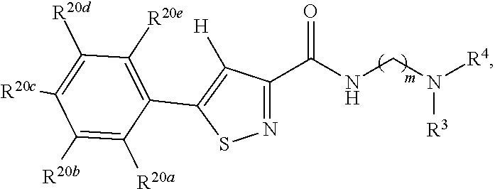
N1=C(C(NCN([R4])[R3])=O)C([H])=C(C2=C([R20e])C([R20d])=C([R20c])C([R20b])=C2[R20a])S1
